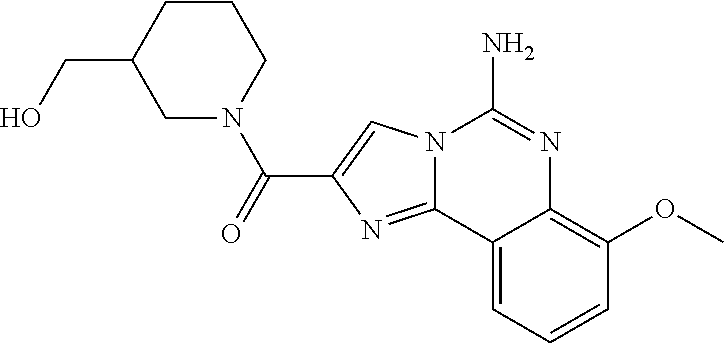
N12C(=NC(C(=O)N3CC(CO)CCC3)=C1)C1=CC=CC(OC)=C1N=C2N
